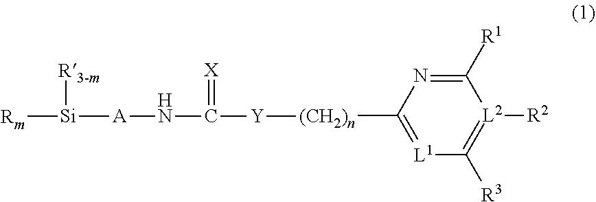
C1([R1])=NC([(CH2)n][Y]C(=[X])N[A][Si]([R3-m])[Rm])=[L1]C([R3])=[L2]1[R2]
